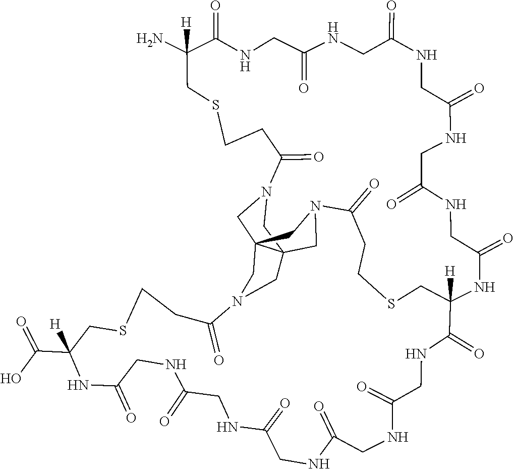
C123CN4CC15CN(C2)C(=O)CCSCC(N)([H])C(=O)NCC(=O)NCC(=O)NCC(=O)NCC(=O)NCC(=O)NC([H])(C(=O)NCC(=O)NCC(=O)NCC(=O)NCC(=O)NCC(=O)NC(C(O)=O)([H])CSCCC4=O)CSCCC(=O)N(C5)C3
